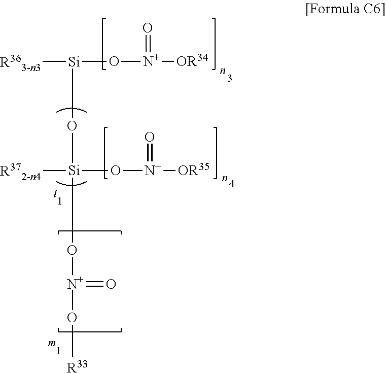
[R363-n3][Si](O[N+]([OR34])=O)O[Si]([R372-n4])(O[N+]([OR35])=O)O[N+](O[R33])=O
